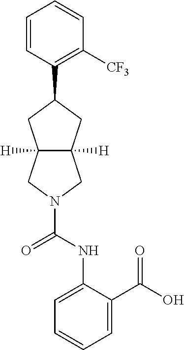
C1=CC(C2CC3([H])C([H])(C2)CN(C(=O)NC2=CC=CC=C2C(O)=O)C3)=C([CF3])C=C1
